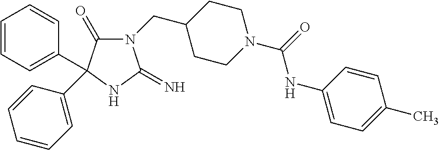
C1CC(CN2C(=O)C(C3=CC=CC=C3)(C3=CC=CC=C3)NC2=N)CCN1C(=O)NC1=CC=C(C)C=C1
